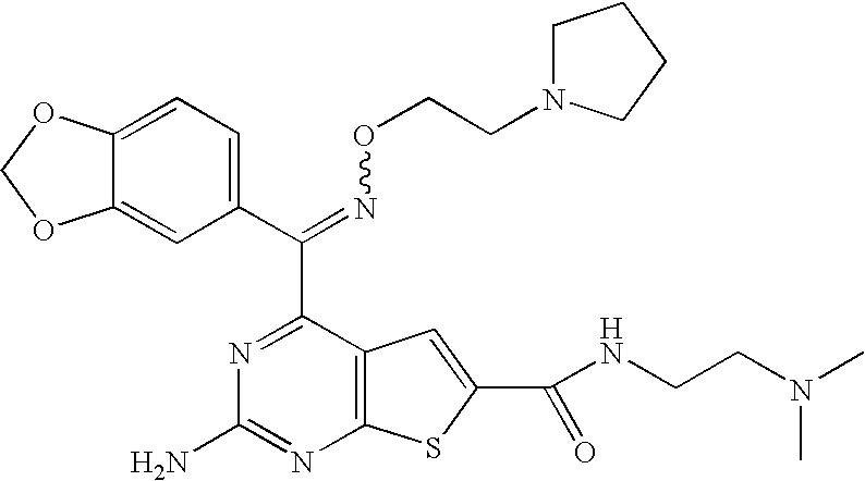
C(=NOCCN1CCCC1)(C1=NC(N)=NC2=C1C=C(C(NCCN(C)C)=O)S2)C1=CC=C2C(=C1)OCO2
